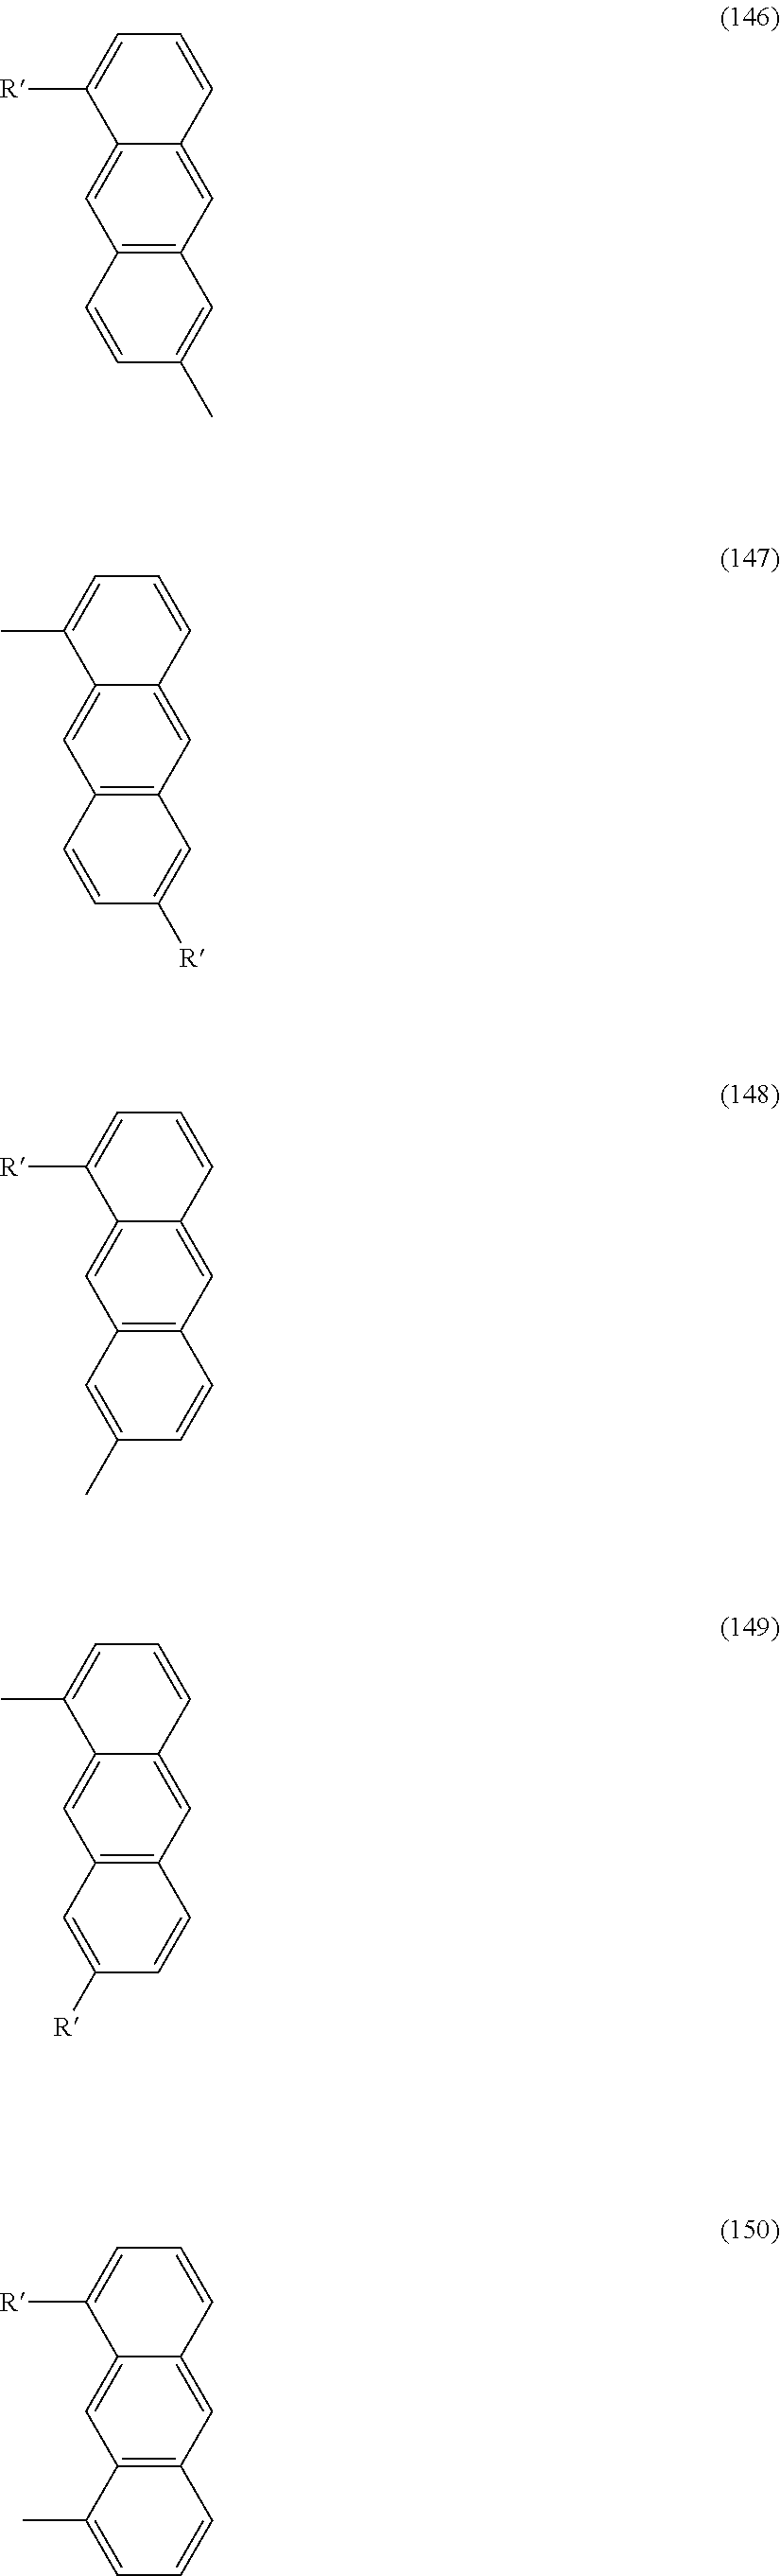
C12=C(C=C3C(=C1)C([R])=CC=C3)C=C(C)C=C2.C12=C(C=C3C(=C1)C(C)=CC=C3)C=C([R])C=C2.C12=C(C=C3C(=C1)C([R])=CC=C3)C=CC(C)=C2.C12=C(C=C3C(=C1)C(C)=CC=C3)C=CC([R])=C2.C12=C(C=C3C(=C1)C([R])=CC=C3)C=CC=C2C
